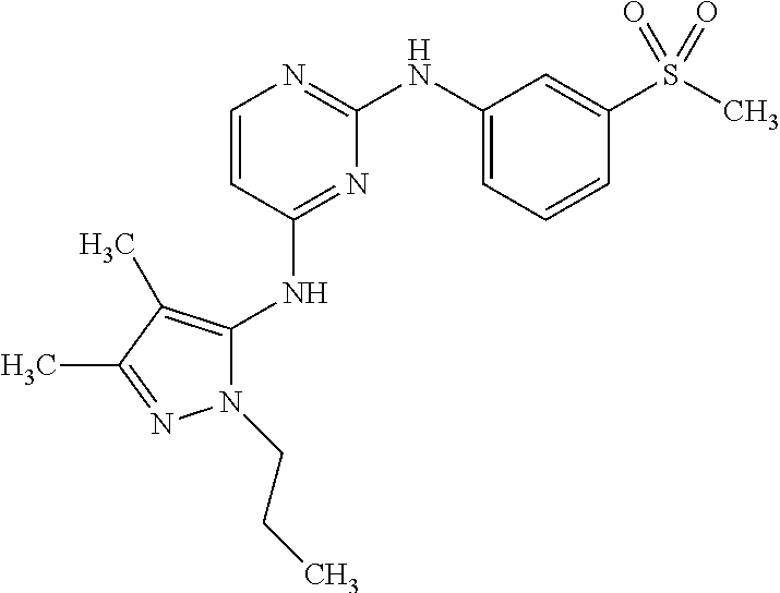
C1=CC(NC2=C(C)C(C)=NN2CCC)=NC(NC2=CC=CC(S(C)(=O)=O)=C2)=N1
